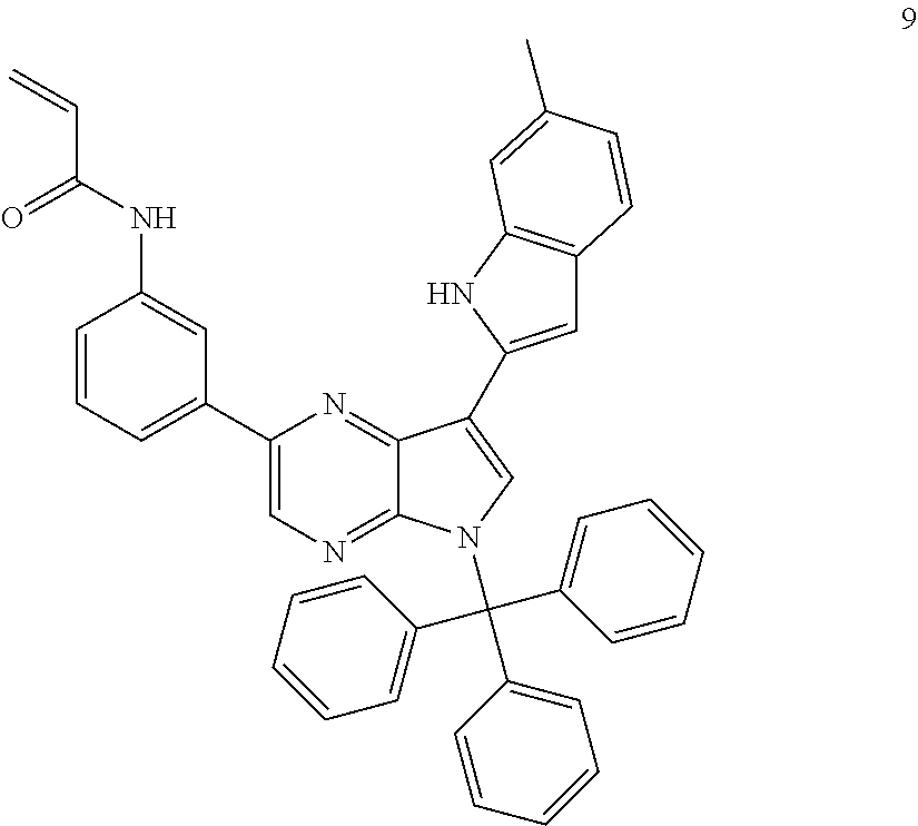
C1(C2=CN=C3C(=N2)C(C2=CC4=C(N2)C=C(C)C=C4)=CN3C(C2=CC=CC=C2)(C2=CC=CC=C2)C2=CC=CC=C2)=CC=CC(NC(=O)C=C)=C1
